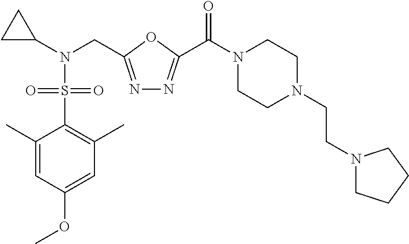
C1(C)=CC(OC)=CC(C)=C1S(N(C1CC1)CC1=NN=C(C(N2CCN(CCN3CCCC3)CC2)=O)O1)(=O)=O
